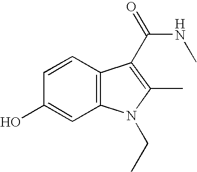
C1(O)=CC2=C(C=C1)C(C(NC)=O)=C(C)N2CC
